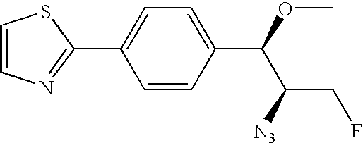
C1(C2=NC=CS2)=CC=C(C(OC)C(CF)[N3])C=C1
